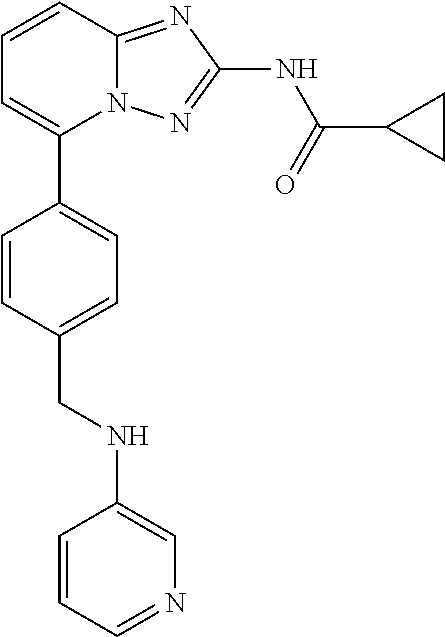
C1=CC2=NC(NC(=O)C3CC3)=NN2C(C2=CC=C(CNC3=CN=CC=C3)C=C2)=C1
